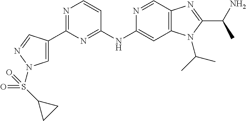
C1(C2=CN(S(C3CC3)(=O)=O)N=C2)=NC=CC(NC2=CC3=C(C=N2)N=C(C(C)N)N3C(C)C)=N1
